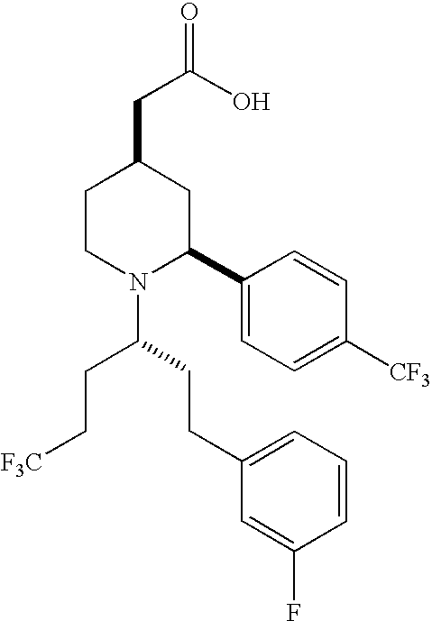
C1CN(C(CCC2=CC=CC(F)=C2)CC[F3C])C(C2=CC=C([CF3])C=C2)CC1CC(O)=O
